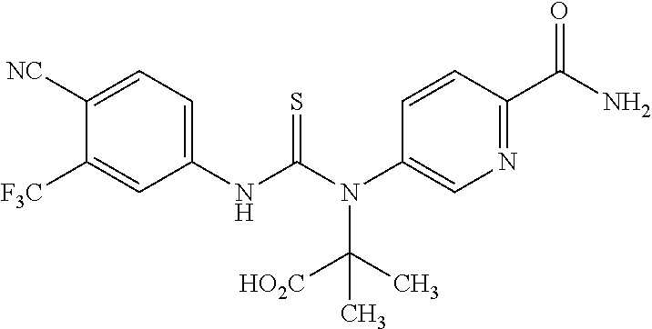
C1([NC])=CC=C(NC(N(C2=CN=C(C(N)=O)C=C2)C([HO2C])(C)C)=S)C=C1[F3C]
